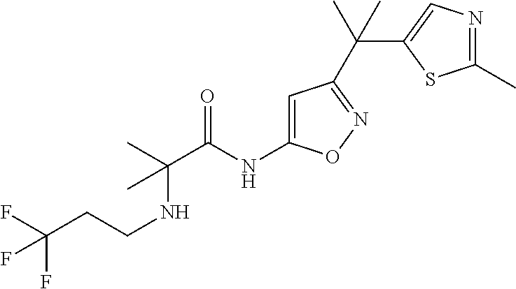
C(C(NC1=CC(C(C2=CN=C(C)S2)(C)C)=NO1)=O)(NCCC(F)(F)F)(C)C
